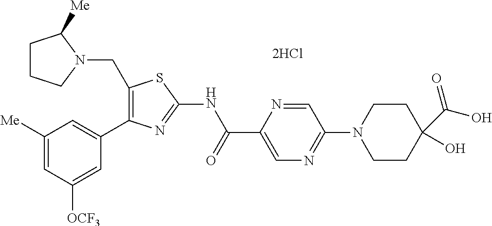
C1(CN2C([Me])CCC2)=C(C2=CC([Me])=CC([OCF3])=C2)N=C(NC(C2=CN=C(N3CCC(C(O)=O)(O)CC3)C=N2)=O)S1
